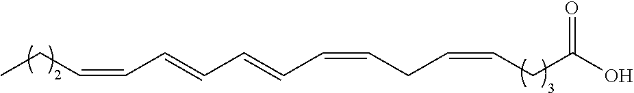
C(=CC=CCC=CCC(O)=O)C=CC=CCC
